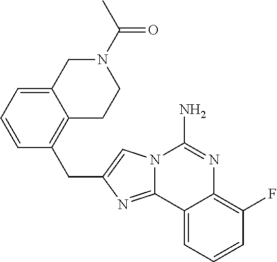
N12C(=NC(CC3=C4C(=CC=C3)CN(C(=O)C)CC4)=C1)C1=CC=CC(F)=C1N=C2N
